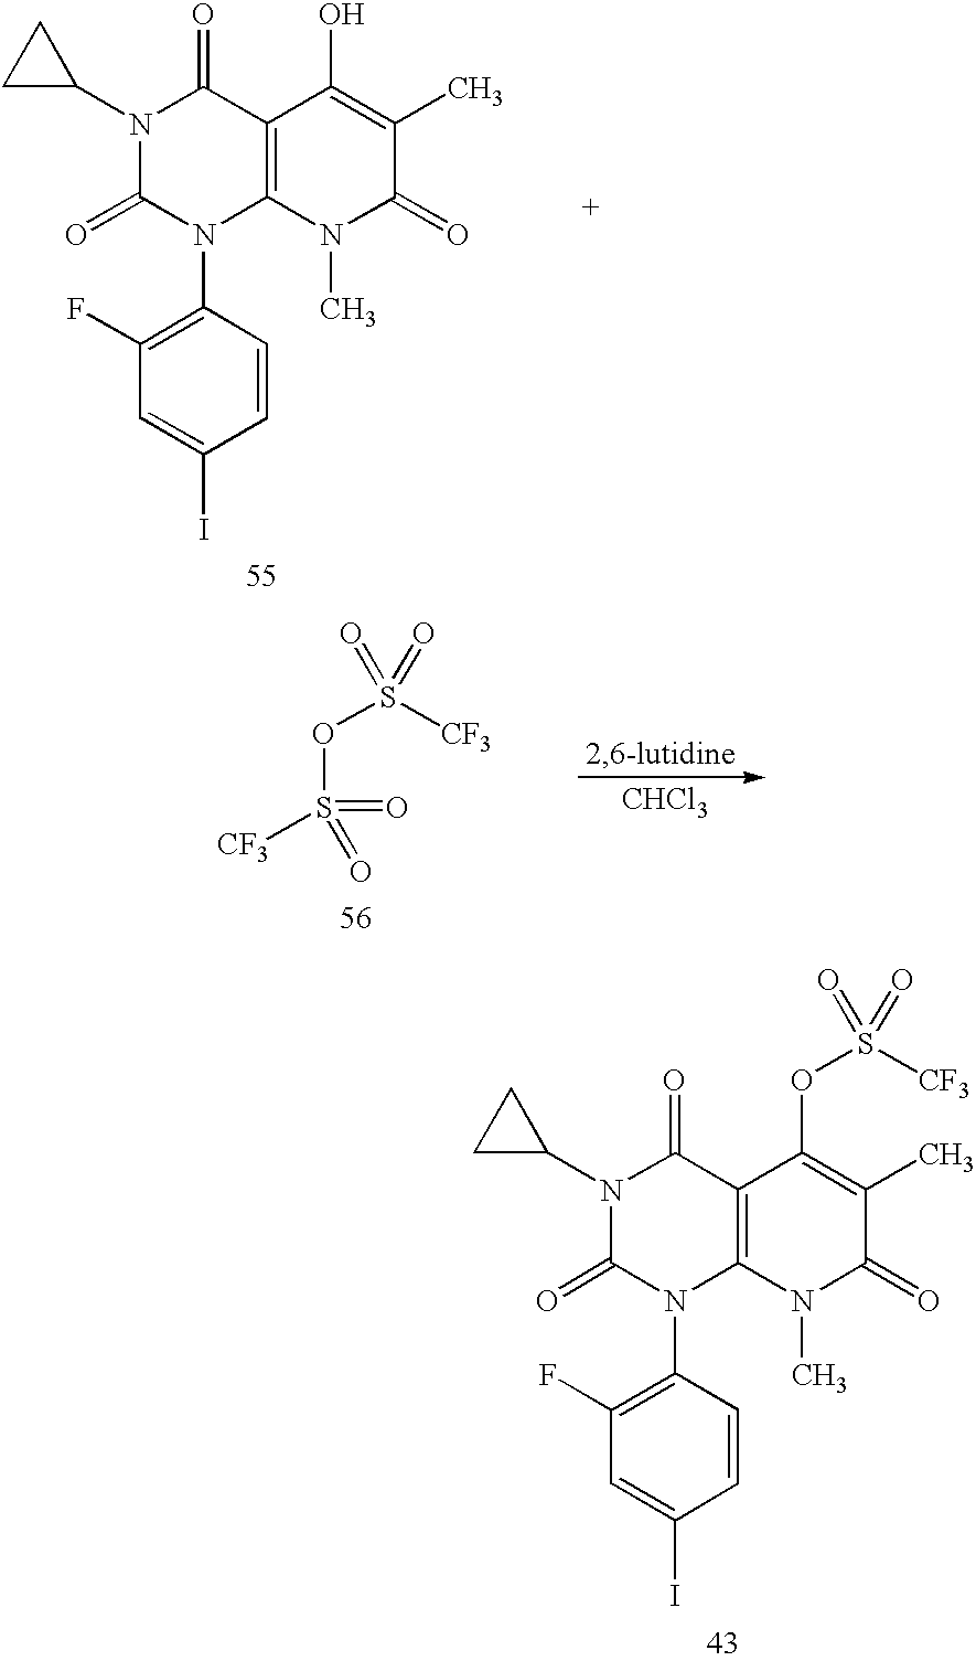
C1=CC(N2C3=C(C(=O)N(C4CC4)C2=O)C(O)=C(C)C(=O)N3C)=C(F)C=C1I.S([CF3])(OS([CF3])(=O)=O)(=O)=O.[CHCl3].C1=CC(N2C3=C(C(=O)N(C4CC4)C2=O)C(OS([CF3])(=O)=O)=C(C)C(=O)N3C)=C(F)C=C1I
